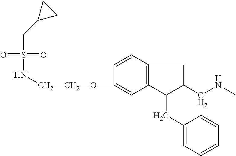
C12=C(C=CC(OCCNS(CC3CC3)(=O)=O)=C1)CC(CNC)C2CC1=CC=CC=C1
